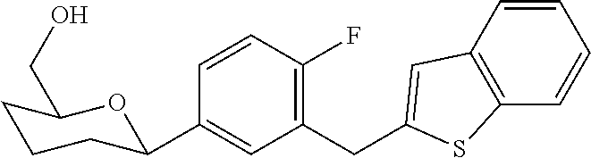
C1(CC2=CC3=C(C=CC=C3)S2)=C(F)C=CC(C2CCCC(CO)O2)=C1
